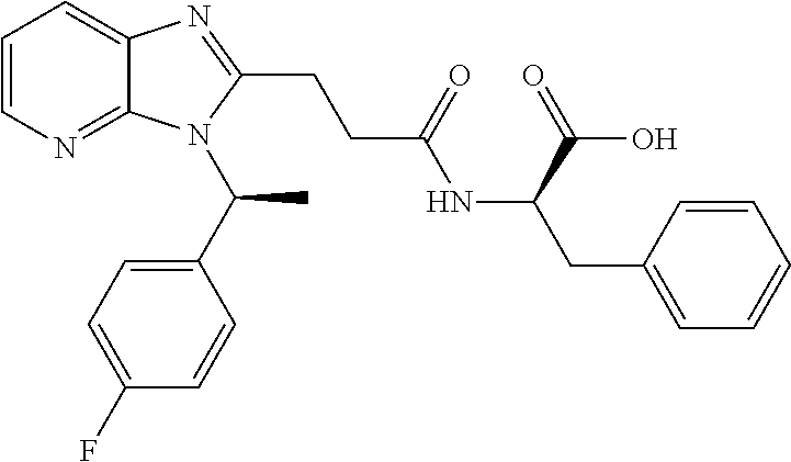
C1=CN=C2C(=C1)N=C(CCC(NC(CC1=CC=CC=C1)C(=O)O)=O)N2C(C1=CC=C(F)C=C1)C
